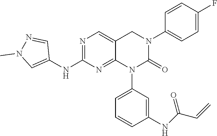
C1(F)=CC=C(N2CC3=CN=C(NC4=CN(C)N=C4)N=C3N(C3=CC=CC(NC(C=C)=O)=C3)C2=O)C=C1
